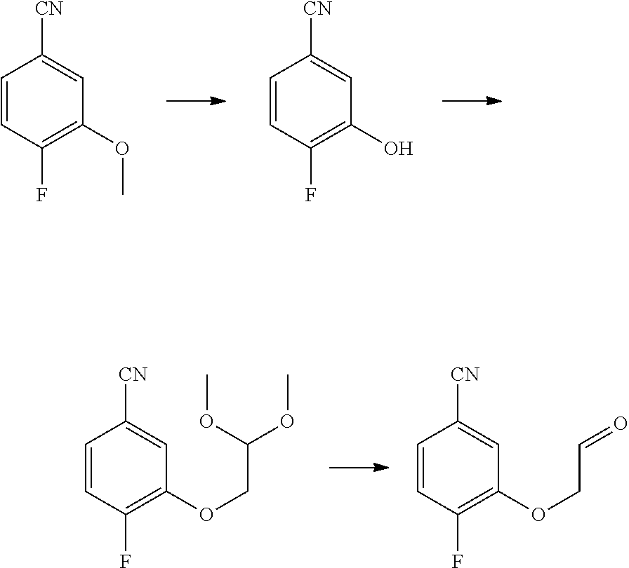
C1=CC(F)=C(OC)C=C1[CN].C1=CC(F)=C(O)C=C1[CN].C1=CC(F)=C(OCC(OC)OC)C=C1[CN].C1=CC(F)=C(OCC=O)C=C1[CN]
